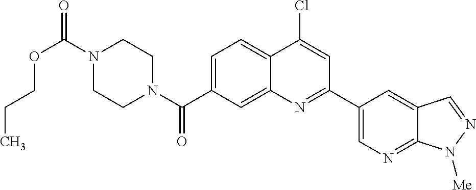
N1(C(OCCC)=O)CCN(C(=O)C2=CC=C3C(=C2)N=C(C2=CN=C4C(=C2)C=NN4[Me])C=C3Cl)CC1
